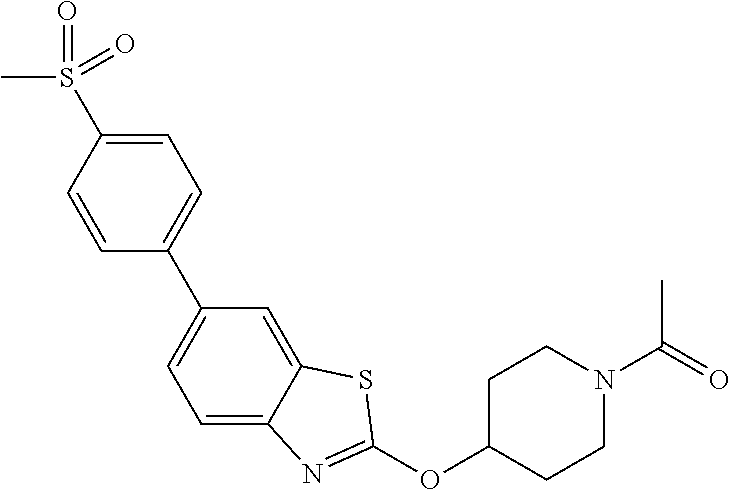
C1=C(S(C)(=O)=O)C=CC(C2=CC=C3C(=C2)SC(OC2CCN(C(C)=O)CC2)=N3)=C1
